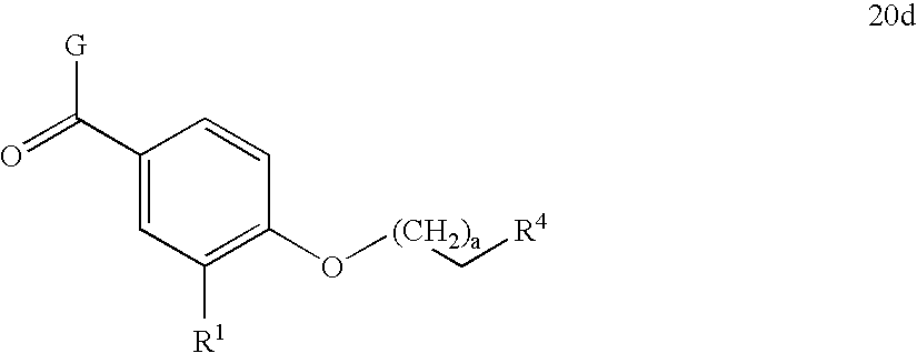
C1(C([G])=O)=CC([R1])=C(O[(CH2)a]C[R4])C=C1
